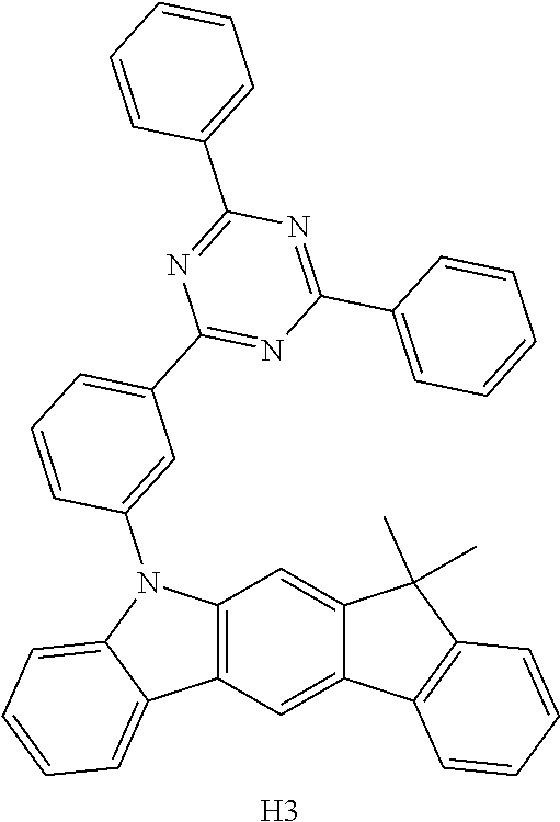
C12=C(C=C3C(=C1)C(C)(C)C1=C3C=CC=C1)C1=CC=CC=C1N2C1=CC(C2=NC(C3=CC=CC=C3)=NC(C3=CC=CC=C3)=N2)=CC=C1.[H3]
